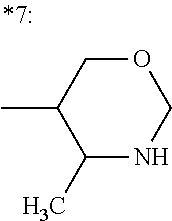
C1(C)NCOCC1C
